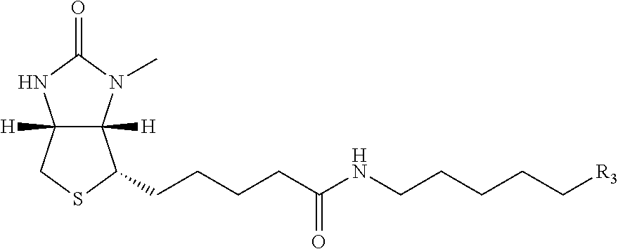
C12([H])C([H])(N(C)C(=O)N1)C(CCCCC(NCCCCC[R3])=O)SC2
